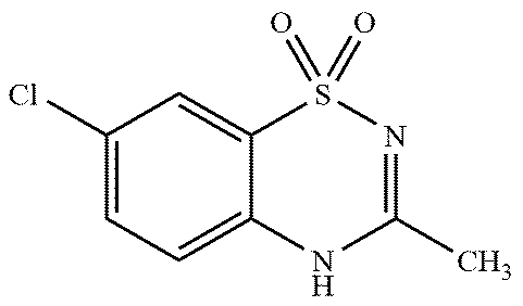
C1(Cl)=CC=C2C(=C1)S(=O)(=O)N=C(C)N2
